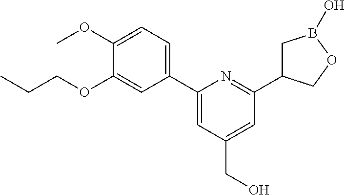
C1(C2=CC=C(OC)C(OCCC)=C2)=CC(CO)=CC(C2CB(O)OC2)=N1
